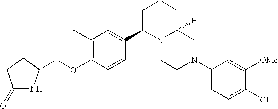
C1(C)=C(OCC2NC(=O)CC2)C=CC(C2N3C([H])(CCC2)CN(C2=CC=C(Cl)C([OMe])=C2)CC3)=C1C
